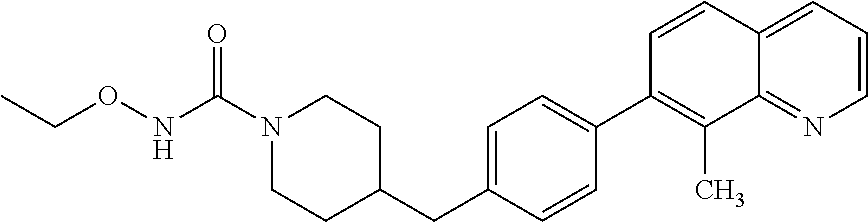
C1=C(C2=C(C)C3=NC=CC=C3C=C2)C=CC(CC2CCN(C(NOCC)=O)CC2)=C1
